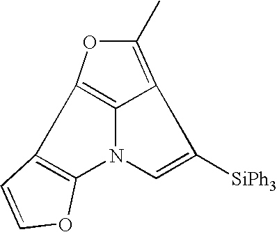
C12=C(N3C=C([SiPh3])C4=C(C)OC1=C34)OC=C2
